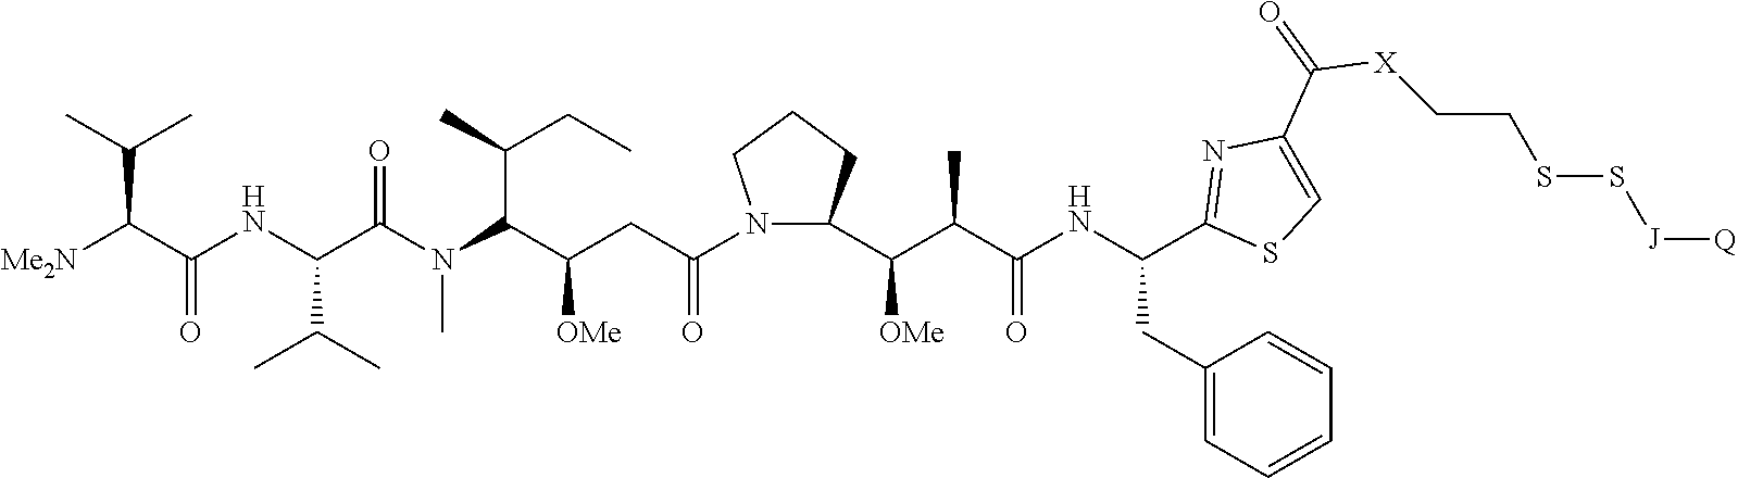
[Me2N]C(C(NC(C(N(C(C(CC(=O)N1CCCC1C(C(C(NC(CC1=CC=CC=C1)C1=NC(C(=O)[X]CCSS[J][Q])=CS1)=O)C)[OMe])[OMe])C(C)CC)C)=O)C(C)C)=O)C(C)C
